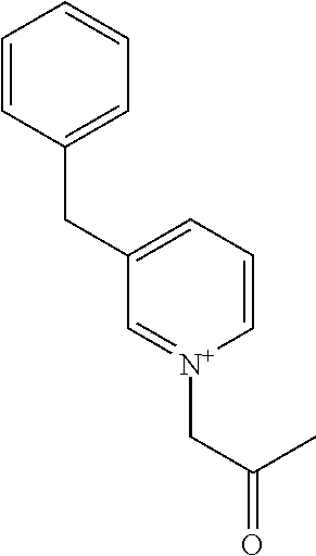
C1=C(CC2=CC=CC=C2)C=[N+](CC(=O)C)C=C1
